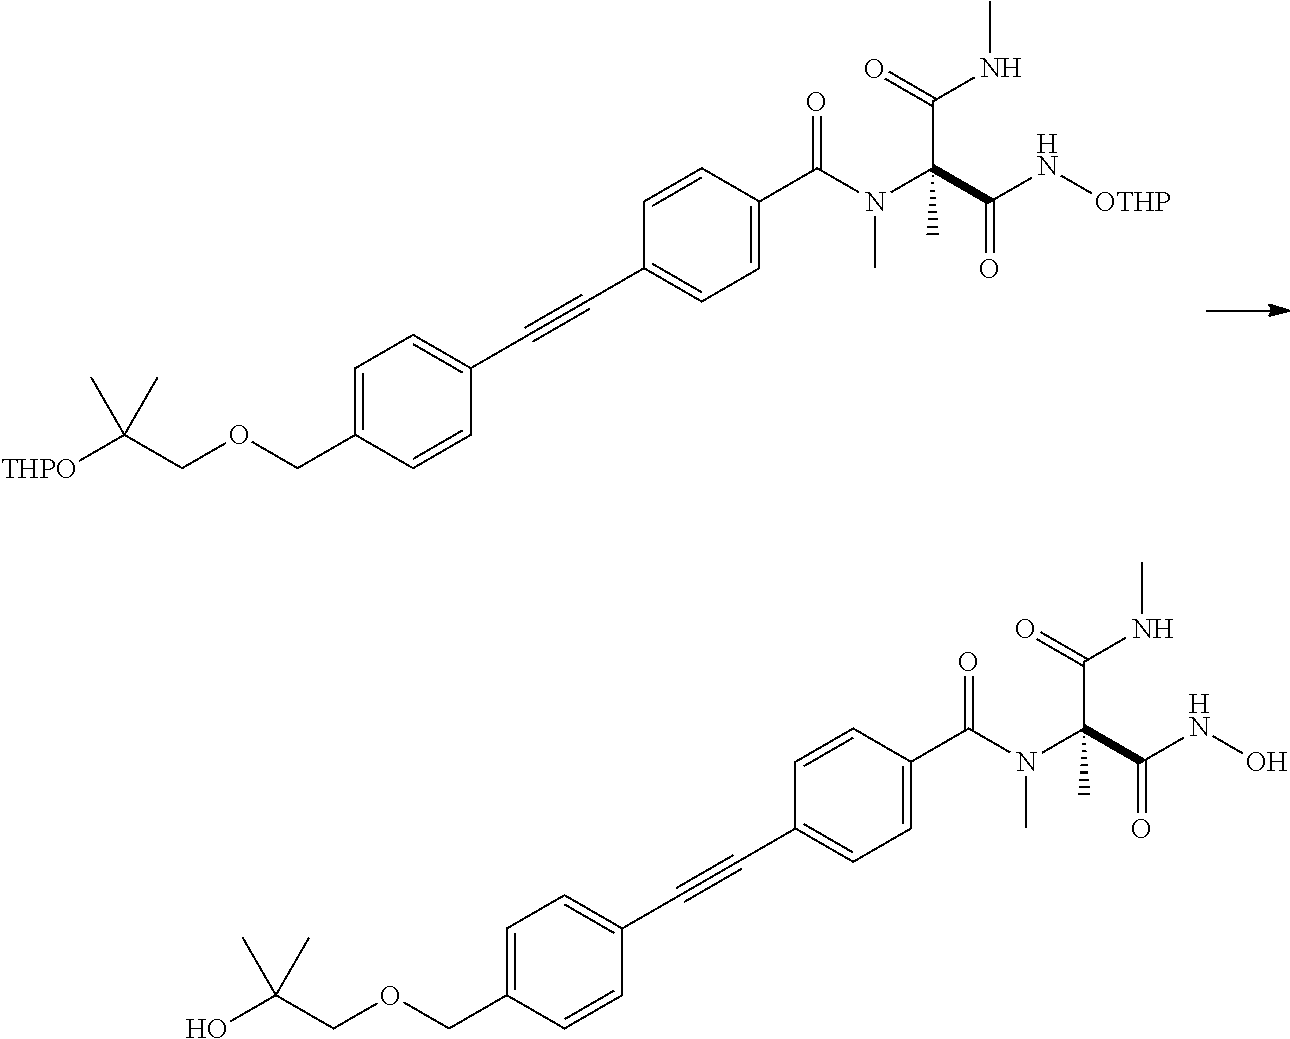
C1=CC(C#CC2=CC=C(COCC([THPO])(C)C)C=C2)=CC=C1C(N(C)C(C(=O)N[OTHP])(C(=O)NC)C)=O.C1=CC(C#CC2=CC=C(COCC(O)(C)C)C=C2)=CC=C1C(N(C)C(C(=O)NO)(C(=O)NC)C)=O
